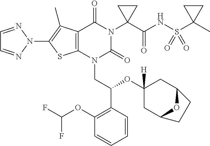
C1=NN(C2=C(C)C3=C(S2)N(CC(OC2([H])CC4OC(C2)CC4)C2=C(OC(F)F)C=CC=C2)C(=O)N(C2(C(=O)NS(C4(C)CC4)(=O)=O)CC2)C3=O)N=C1
